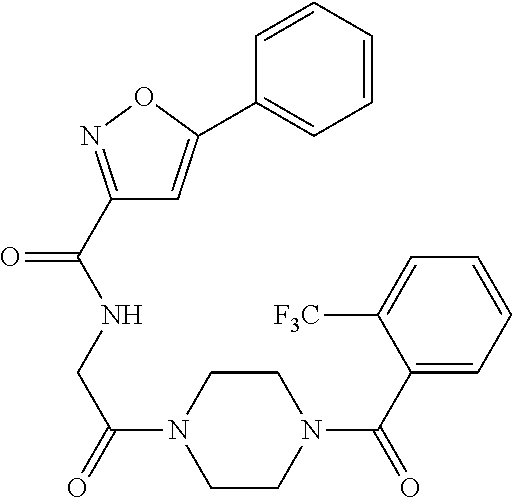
C1CN(C(=O)CNC(=O)C2=NOC(C3=CC=CC=C3)=C2)CCN1C(C1=CC=CC=C1[F3C])=O
